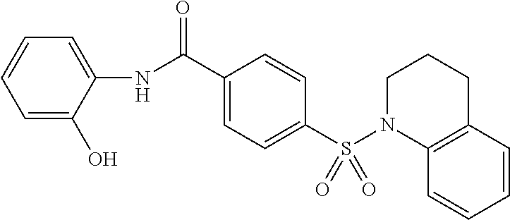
C1(NC(C2=CC=C(S(N3C4=C(CCC3)C=CC=C4)(=O)=O)C=C2)=O)=CC=CC=C1O
